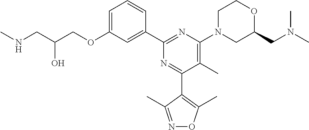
C1=C(OCC(CNC)O)C=C(C2=NC(N3CC(CN(C)C)OCC3)=C(C)C(C3=C(C)ON=C3C)=N2)C=C1
